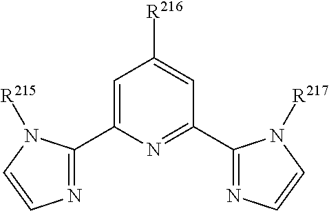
C1=C(C2=NC=CN2[R215])N=C(C2=NC=CN2[R217])C=C1[R216]
